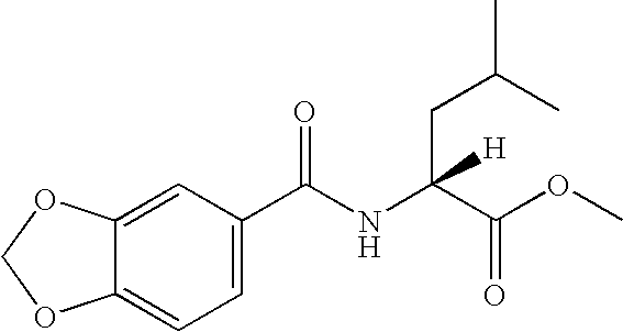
C12=CC(C(NC(C(OC)=O)(CC(C)C)[H])=O)=CC=C1OCO2
